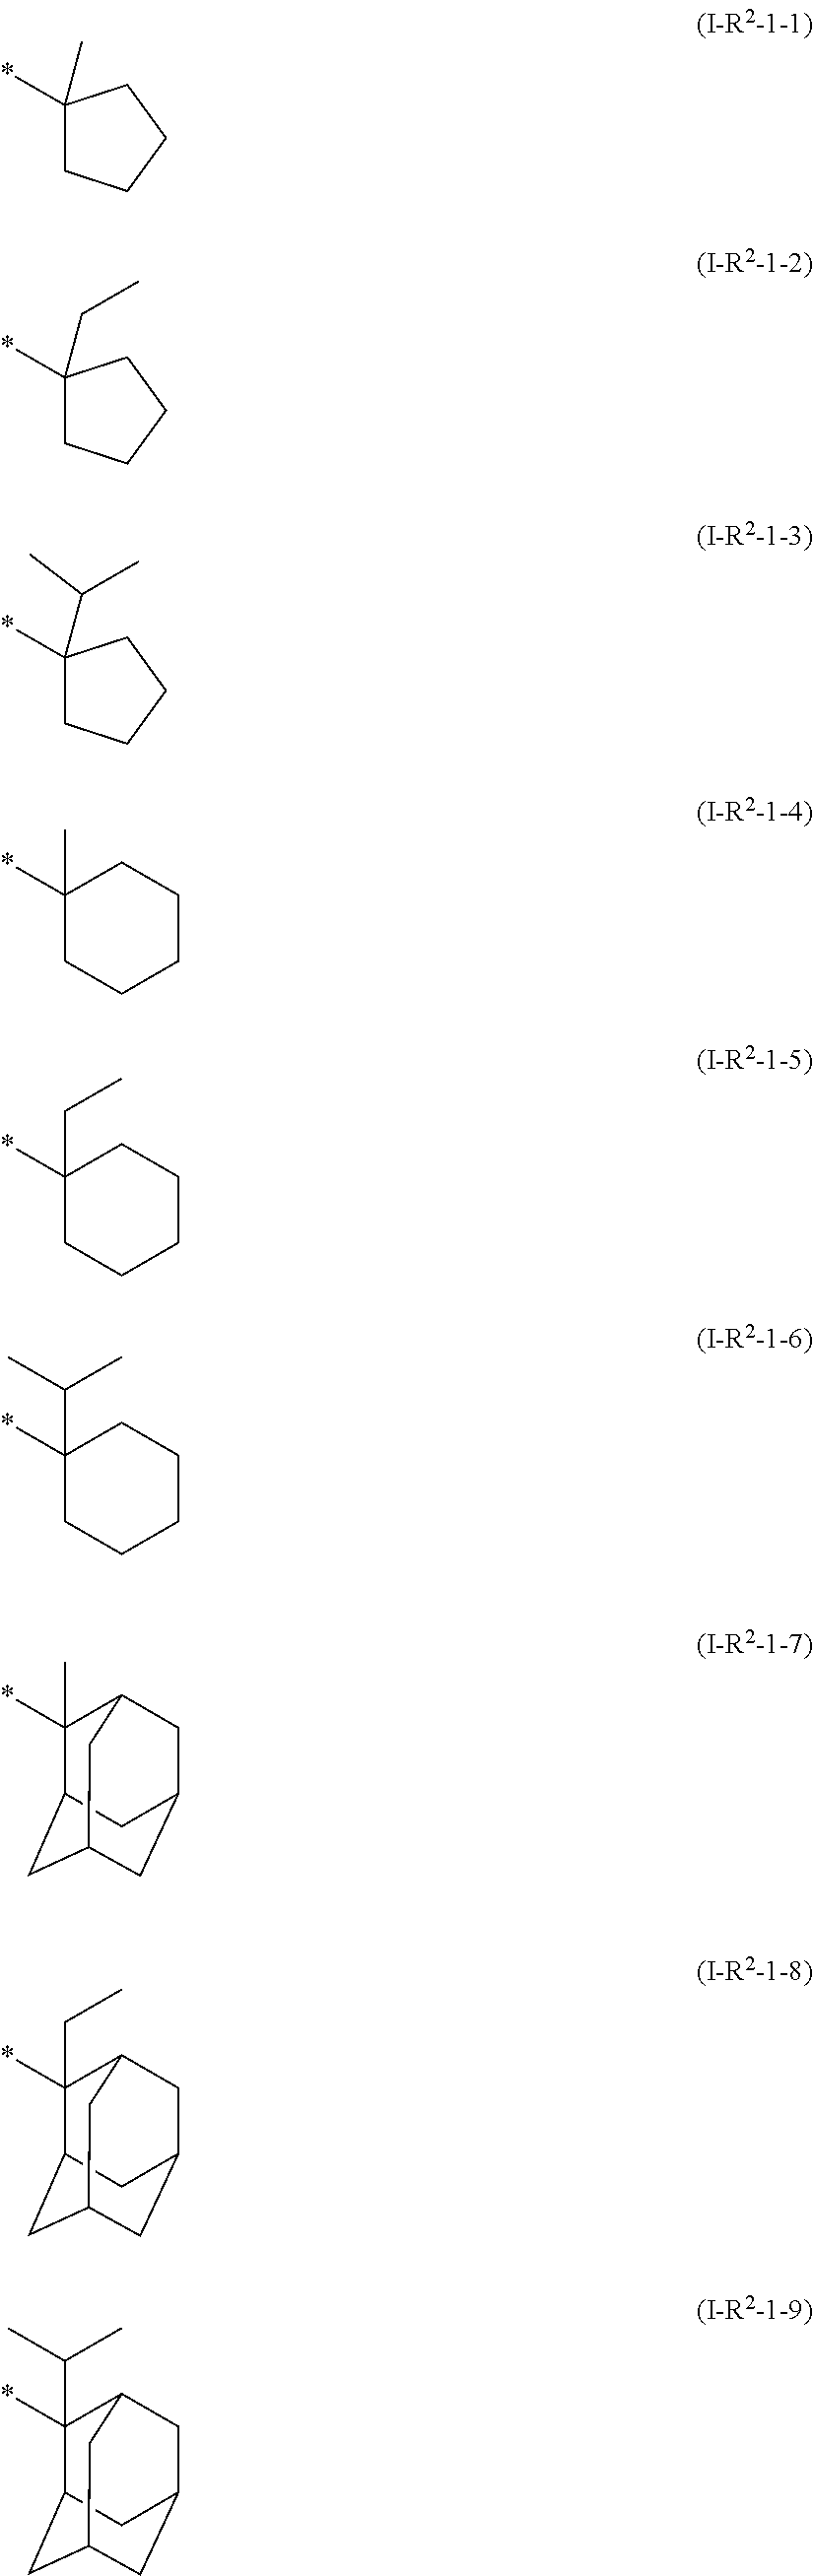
C1(*)(C)CCCC1.C1(*)(CC)CCCC1.C1(*)(C(C)C)CCCC1.C1(*)(C)CCCCC1.C1(*)(CC)CCCCC1.C1(*)(C(C)C)CCCCC1.C1(C)(*)C2CC3CC(CC1C3)C2.C1(CC)(*)C2CC3CC(CC1C3)C2.C1(C(C)C)(*)C2CC3CC(CC1C3)C2
